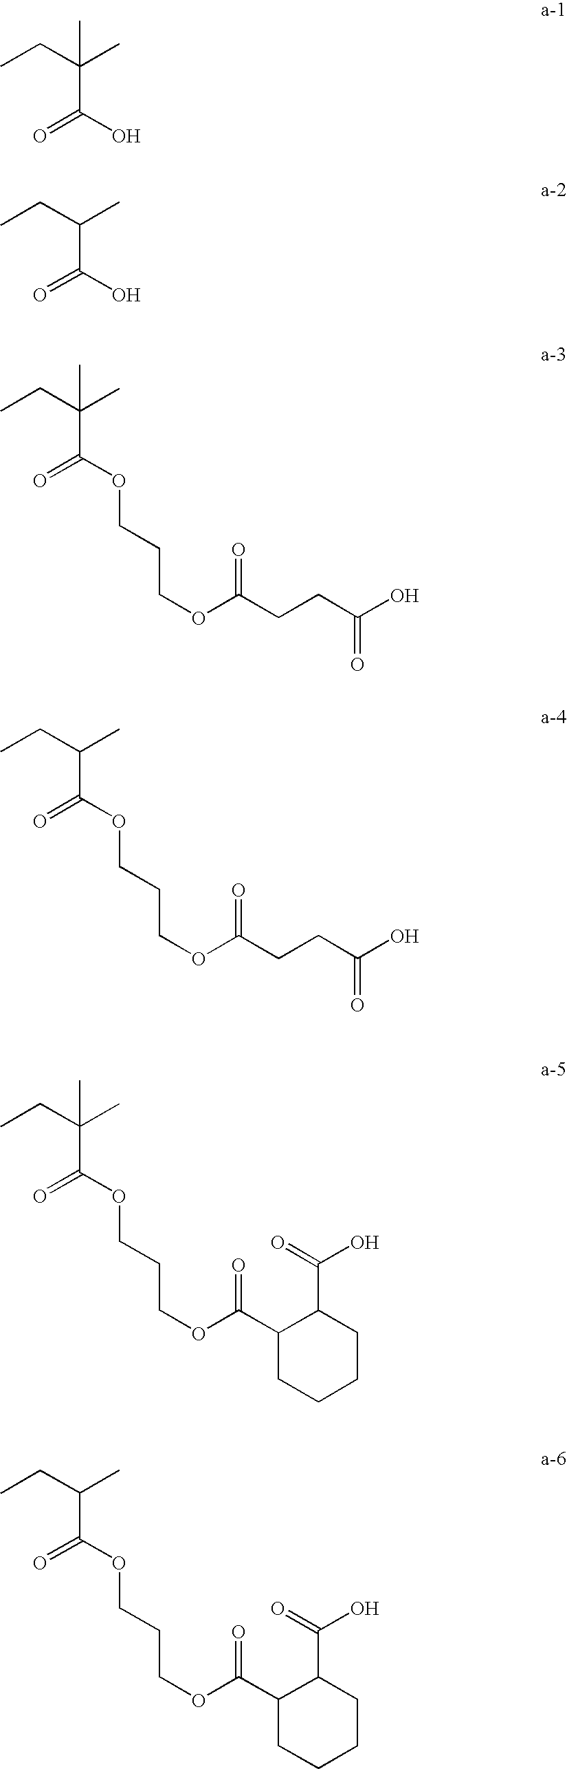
C(C(CC)(C)C)(=O)O.C(C(CC)C)(=O)O.C(C(CC)(C)C)(=O)OCCCOC(CCC(=O)O)=O.C(C(CC)C)(=O)OCCCOC(CCC(=O)O)=O.C(C(CC)(C)C)(=O)OCCCOC(C1CCCCC1C(=O)O)=O.C(C(CC)C)(=O)OCCCOC(C1CCCCC1C(=O)O)=O
